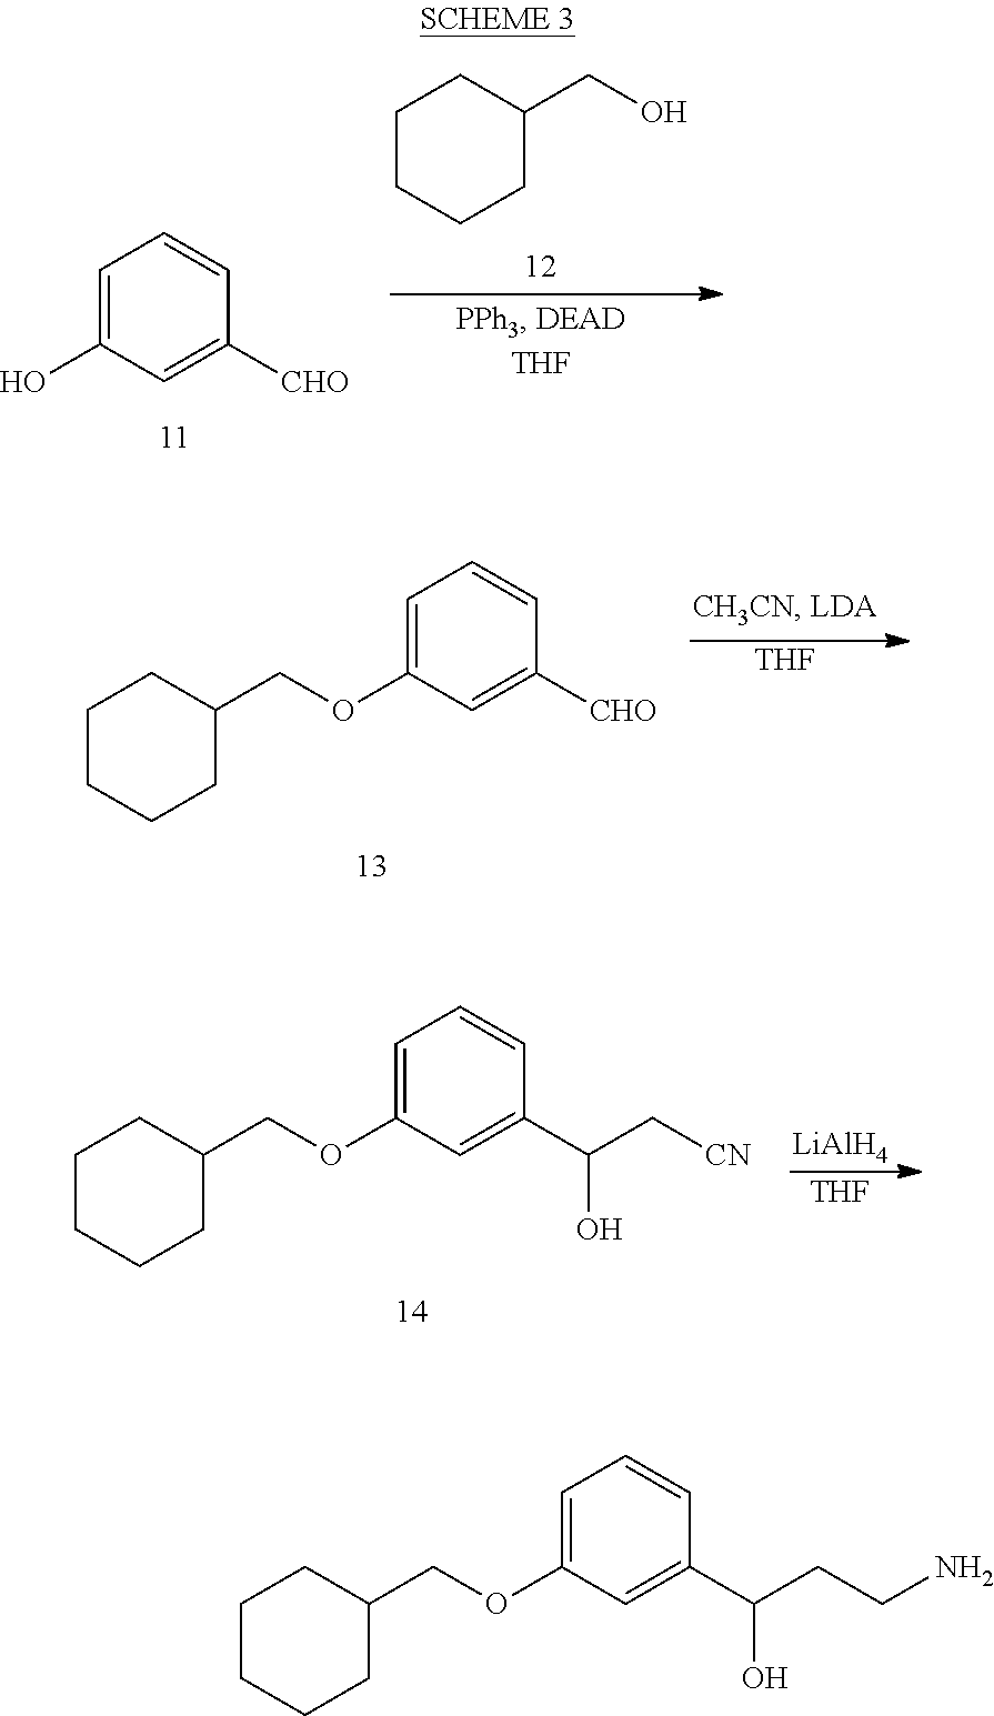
C1CCCC(COC2=CC=CC(C(CCN)O)=C2)C1.C1=C(O)C=C([CHO])C=C1.C1CCCC(CO)C1.C1CCCC(COC2=CC=CC([CHO])=C2)C1.[THF].C1CCCC(COC2=CC=CC(C(C[CN])O)=C2)C1.[THF].[LiAlH4]
